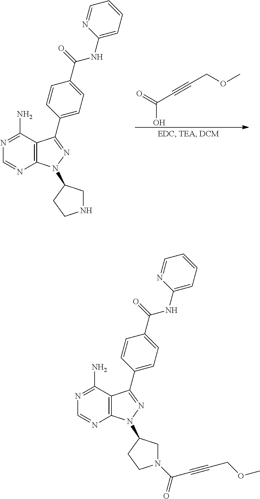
N1=C(N)C2=C(N=C1)N(C1CN(C(=O)C#CCOC)CC1)N=C2C1=CC=C(C(=O)NC2=CC=CC=N2)C=C1.N1=C(N)C2=C(N=C1)N(C1CNCC1)N=C2C1=CC=C(C(=O)NC2=CC=CC=N2)C=C1.C(#CCOC)C(=O)O
